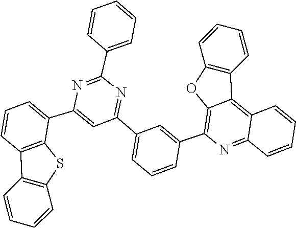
C1=C(C2=CC=CC3=C2SC2=C3C=CC=C2)N=C(C2=CC=CC=C2)N=C1C1=CC=CC(C2=C3C(=C4C=CC=CC4=N2)C2=C(C=CC=C2)O3)=C1
